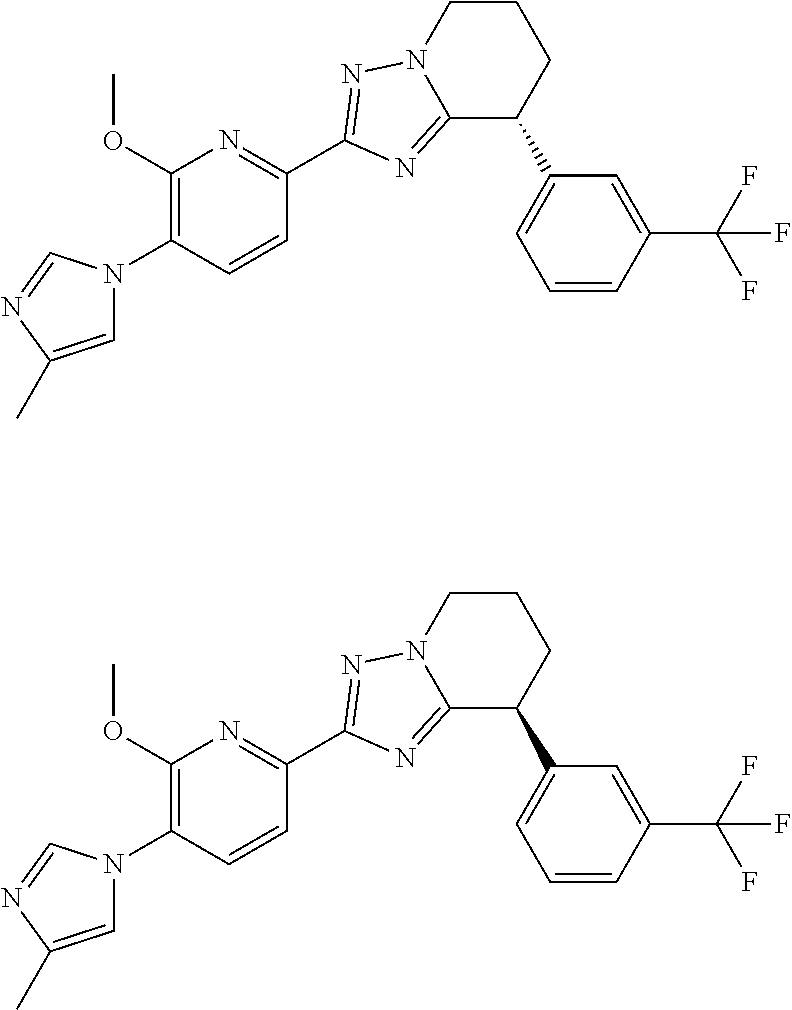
C1=C(C)N=CN1C1=C(OC)N=C(C2=NN3C(=N2)C(C2=CC=CC(C(F)(F)F)=C2)CCC3)C=C1.C1=C(C)N=CN1C1=C(OC)N=C(C2=NN3C(=N2)C(C2=CC=CC(C(F)(F)F)=C2)CCC3)C=C1
